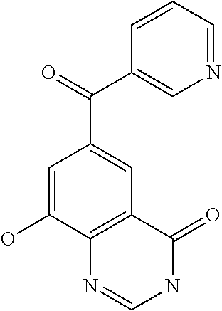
N1=CC=CC(C(=O)C2=CC3=C(C(O)=C2)N=CNC3=O)=C1
